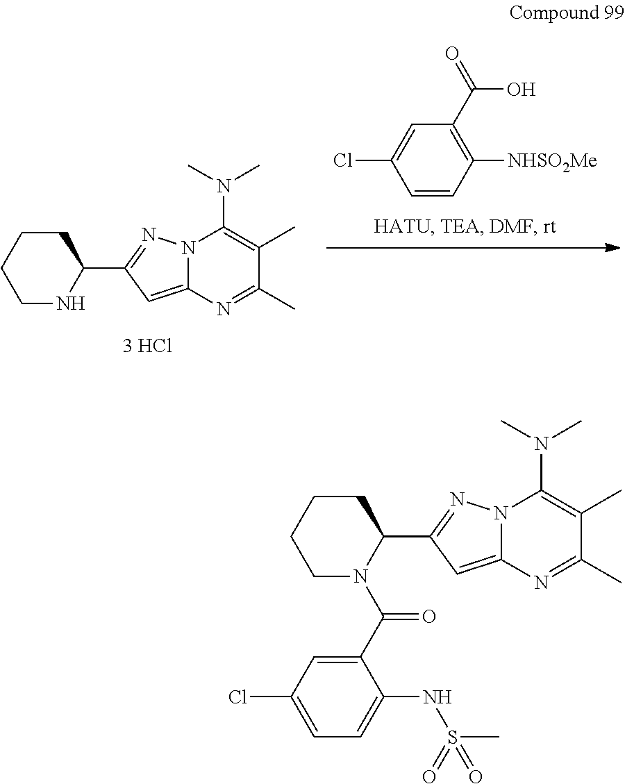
C1=CC([NHSO2Me])=C(C(=O)O)C=C1Cl.N1C(C2=NN3C(=C2)N=C(C)C(C)=C3N(C)C)CCCC1.C1(C(N2C(C3=NN4C(=C3)N=C(C)C(C)=C4N(C)C)CCCC2)=O)=CC(Cl)=CC=C1NS(C)(=O)=O
